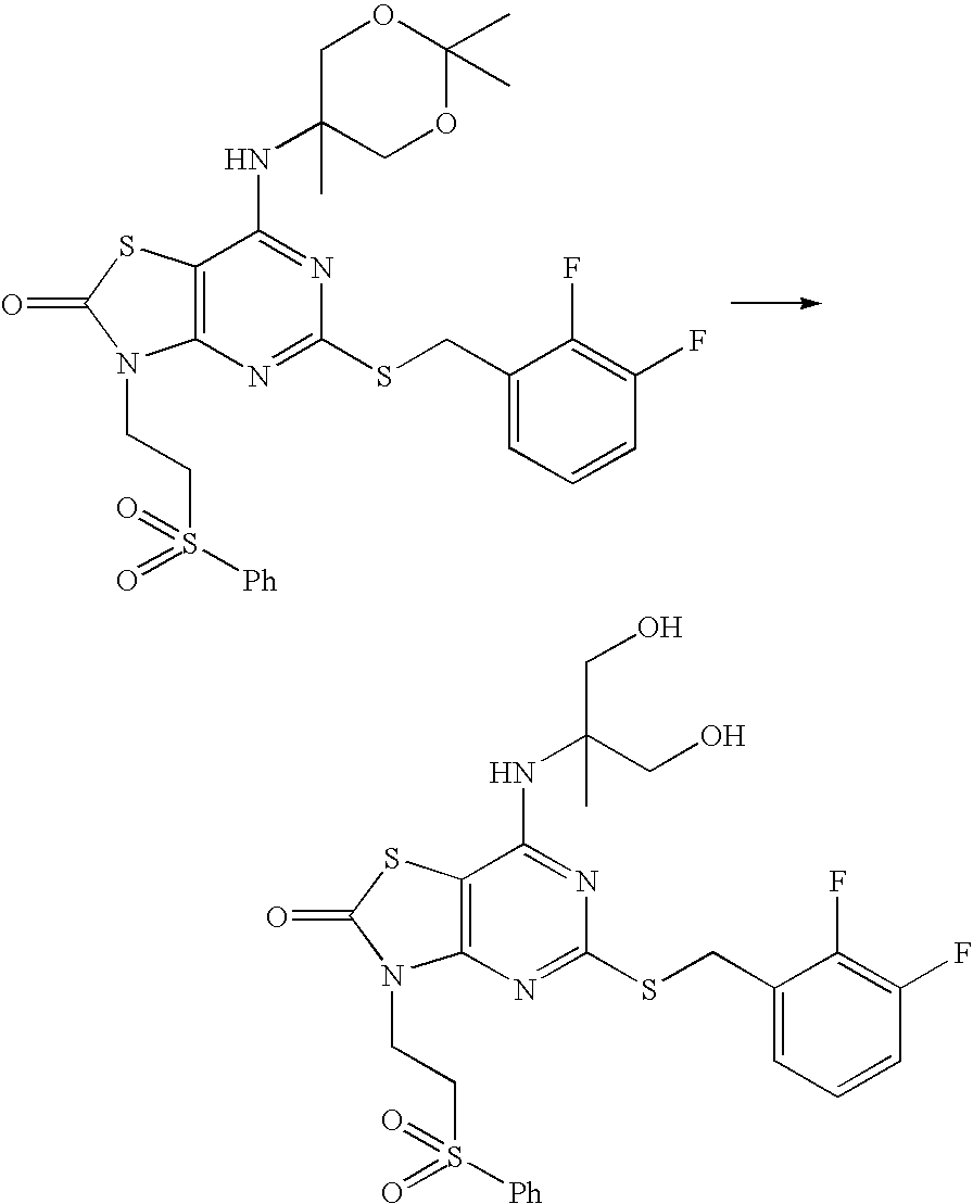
C12=C(N=C(SCC3=CC=CC(F)=C3F)N=C1NC1(C)COC(C)(C)OC1)N(CCS(=O)([Ph])=O)C(=O)S2.C12=C(N=C(SCC3=CC=CC(F)=C3F)N=C1NC(CO)(CO)C)N(CCS(=O)([Ph])=O)C(=O)S2
